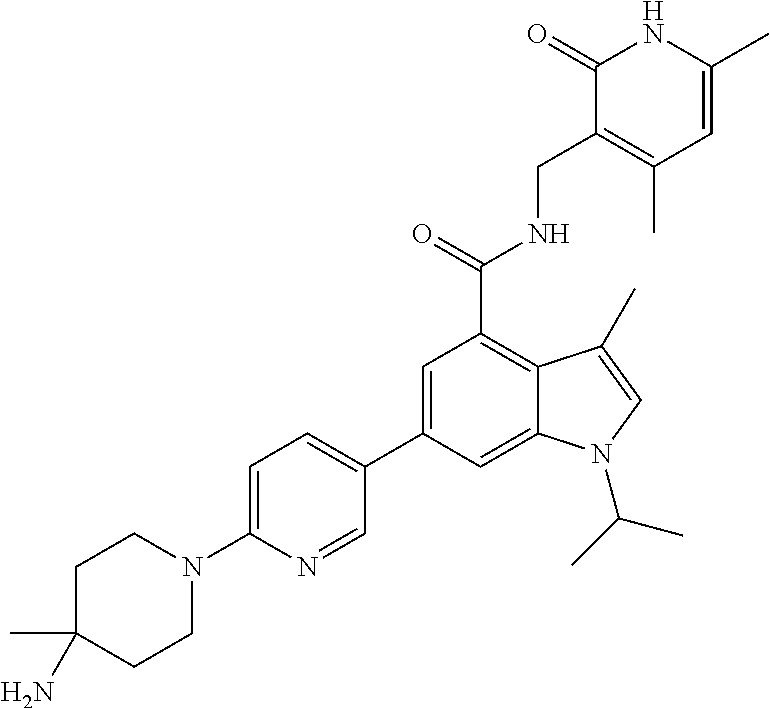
C1=C(C2=CC=C(N3CCC(N)(C)CC3)N=C2)C=C2C(=C1C(NCC1=C(C)C=C(C)NC1=O)=O)C(C)=CN2C(C)C
